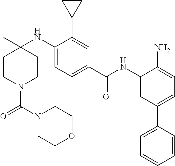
C1CN(C(=O)N2CCOCC2)CCC1(NC1=CC=C(C(NC2=CC(C3=CC=CC=C3)=CC=C2N)=O)C=C1C1CC1)C
